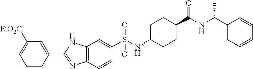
C1(S(NC2CCC(C(=O)NC(C3=CC=CC=C3)C)CC2)(=O)=O)=CC2=C(C=C1)N=C(C1=CC([EtO2C])=CC=C1)N2
